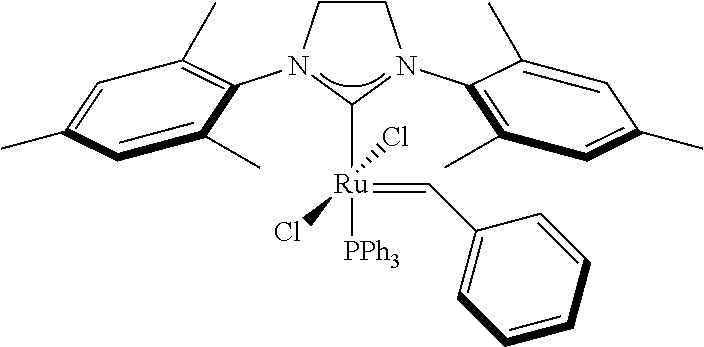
C1([Ru]([PPh3])(=CC2=CC=CC=C2)(Cl)Cl)N(C2=C(C)C=C(C)C=C2C)CCN1C1=C(C)C=C(C)C=C1C
